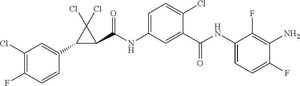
C1(C2=CC(Cl)=C(F)C=C2)C(C(NC2=CC=C(Cl)C(C(NC3=CC=C(F)C(N)=C3F)=O)=C2)=O)C1(Cl)Cl
